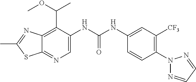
C12=C(C(OC)C)C(NC(NC3=CC([CF3])=C(N4N=CC=N4)C=C3)=O)=CN=C1SC(C)=N2
